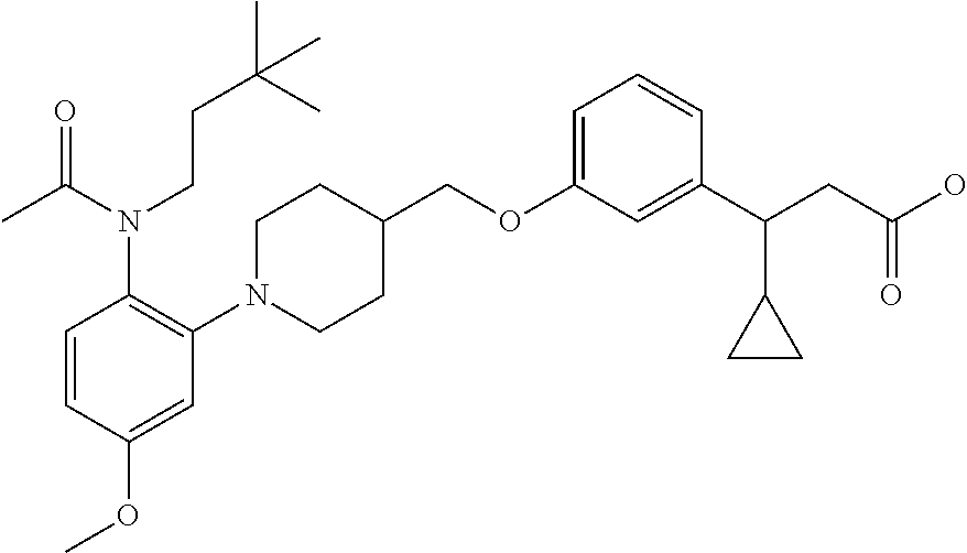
C1(OCC2CCN(C3=C(N(C(=O)C)CCC(C)(C)C)C=CC(OC)=C3)CC2)=CC=CC(C(CC(O)=O)C2CC2)=C1
